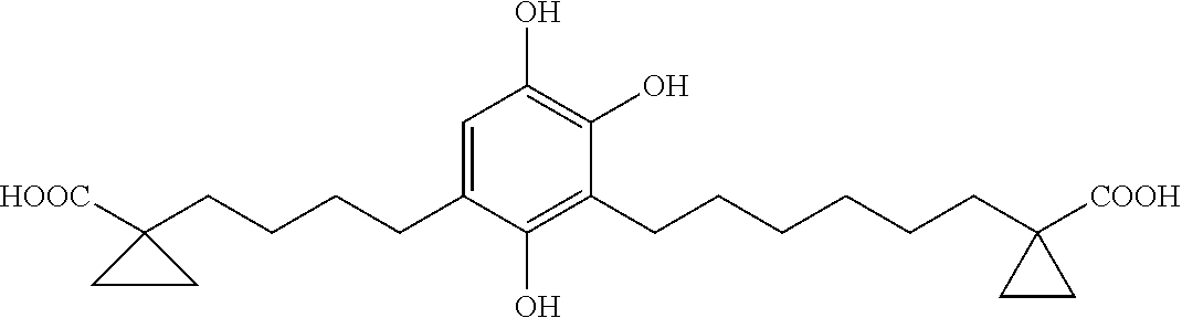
C1(O)=C(O)C(CCCCCCC2([COOH])CC2)=C(O)C(CCCCC2([HOOC])CC2)=C1
